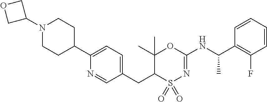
C1=C(C2CCN(C3COC3)CC2)N=CC(CC2C(C)(C)OC(NC(C3=C(F)C=CC=C3)C)=NS2(=O)=O)=C1
